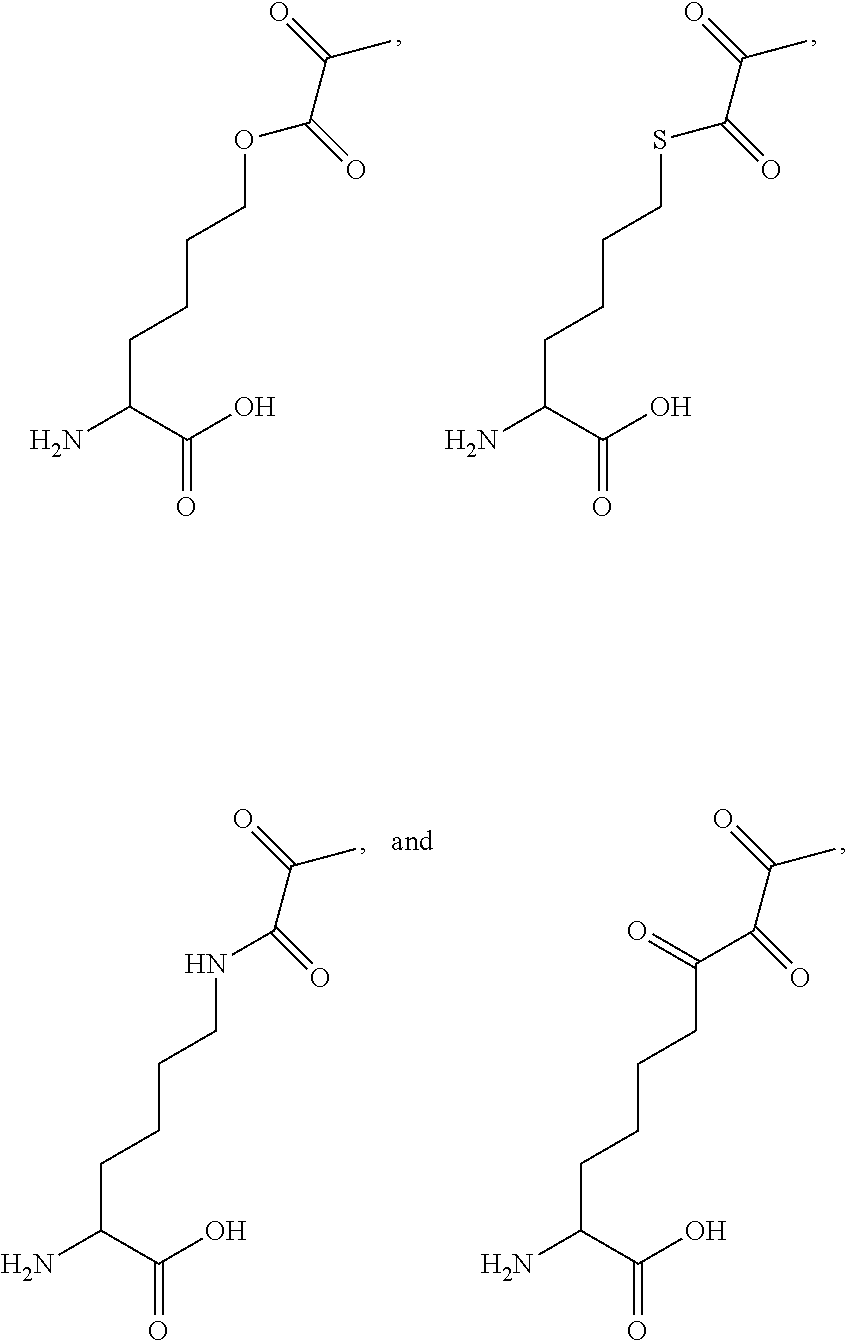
NC(C(O)=O)CCCCOC(C(=O)C)=O.NC(C(O)=O)CCCCSC(C(=O)C)=O.NC(C(O)=O)CCCCNC(C(=O)C)=O.NC(C(O)=O)CCCCC(C(C(=O)C)=O)=O
